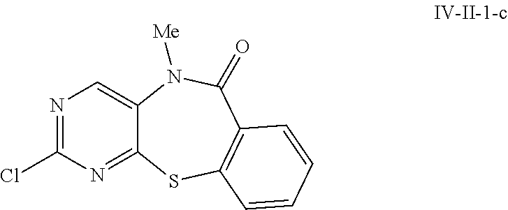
N1=C(Cl)N=C2C(=C1)N([Me])C(=O)C1=C(S2)C=CC=C1
